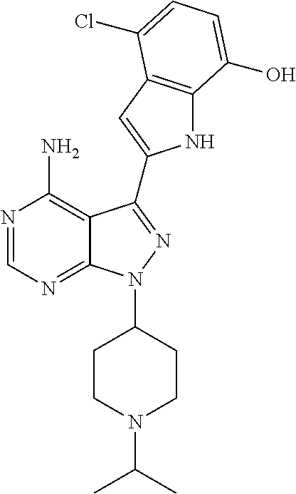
N1=CN=C2C(=C1N)C(C1=CC3=C(N1)C(O)=CC=C3Cl)=NN2C1CCN(C(C)C)CC1
